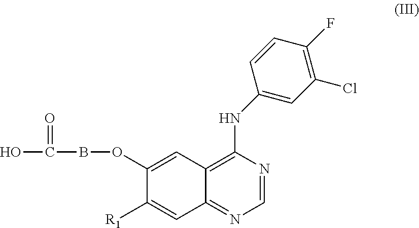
C1=NC(NC2=CC(Cl)=C(F)C=C2)=C2C(=N1)C=C([R1])C(OBC(O)=O)=C2
